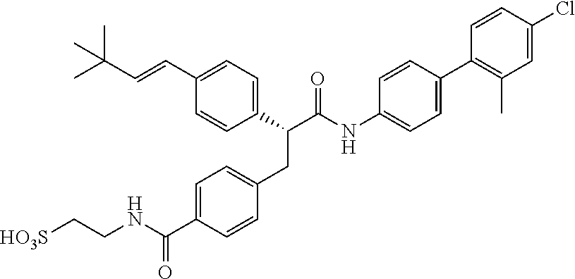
C1(C(C(NC2=CC=C(C3=C(C)C=C(Cl)C=C3)C=C2)=O)CC2=CC=C(C(NCC[HO3S])=O)C=C2)=CC=C(C=CC(C)(C)C)C=C1
